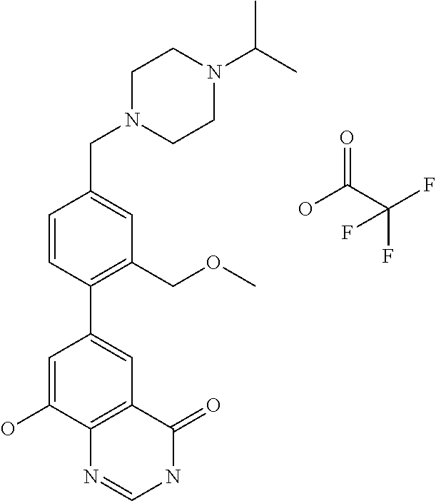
C1(C2=C(COC)C=C(CN3CCN(C(C)C)CC3)C=C2)=CC2=C(C(O)=C1)N=CNC2=O.O=C(C(F)(F)F)O
